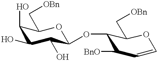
C1(O)C(O)C(O)C(OC2C(C[OBn])OC=CC2[BnO])OC1C[OBn]
